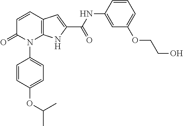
C12=C(C=CC(=O)N1C1=CC=C(OC(C)C)C=C1)C=C(C(NC1=CC(OCCO)=CC=C1)=O)N2
